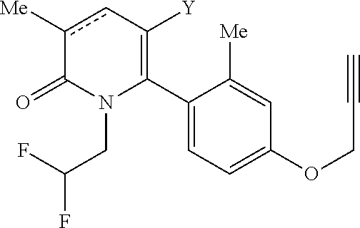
C1(C2=C([Y])cc([Me])C(=O)N2CC(F)F)=CC=C(OCC#C)C=C1[Me]
